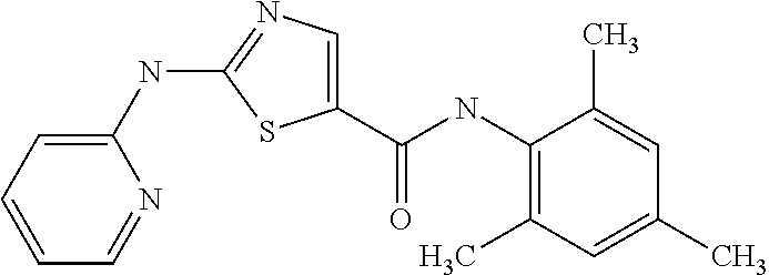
C1(NC2=NC=C(C(NC3=C(C)C=C(C)C=C3C)=O)S2)=CC=CC=N1
